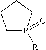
C1P([R])(=O)CCC1
